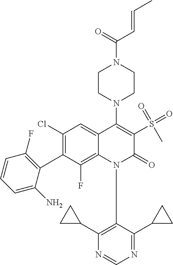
C1CN(C2=C(S(=O)(C)=O)C(=O)N(C3=C(C4CC4)N=CN=C3C3CC3)C3=C(F)C(C4=C(F)C=CC=C4N)=C(Cl)C=C23)CCN1C(=O)C=CC
